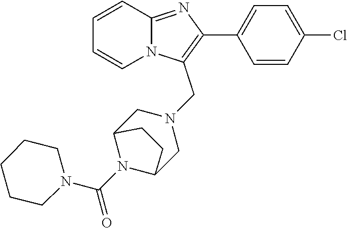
C1=CC=CN2C1=NC(C1=CC=C(Cl)C=C1)=C2CN1CC2N(C(N3CCCCC3)=O)C(C1)CC2
